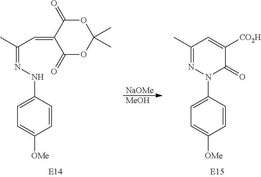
C1=CC(NN=C(C)C=C2C(=O)OC(C)(C)OC2=O)=CC=C1[OMe].C1=CC(N2N=C(C)C=C([CO2H])C2=O)=CC=C1[OMe].[NaOMe].[MeOH]
